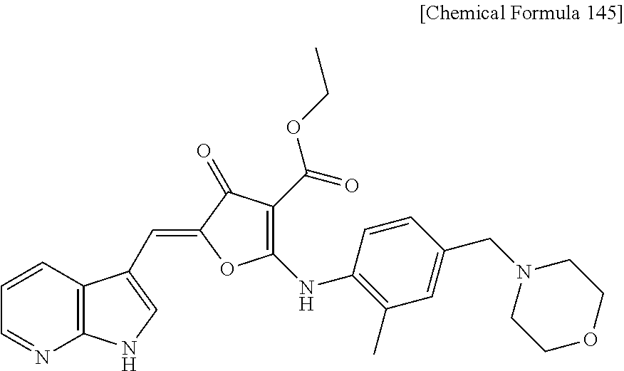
C1=CC=NC2=C1C(C=C1C(=O)C(C(=O)OCC)=C(NC3=C(C)C=C(CN4CCOCC4)C=C3)O1)=CN2
